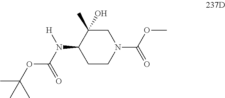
C1C(O)(C)C(N(C(=O)OC(C)(C)C)[H])CCN1C(OC)=O
